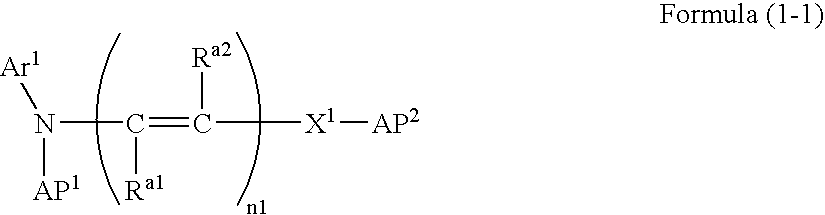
N(C(=C([Ra2])[X1][AP2])[Ra1])([AP1])[Ar1]
